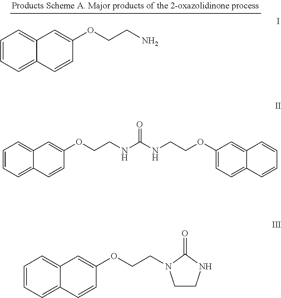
C1=CC=C2C(=C1)C=C(OCCN)C=C2.I.C1=CC=C2C(=C1)C=C(OCCNC(NCCOC1=CC=C3C(=C1)C=CC=C3)=O)C=C2.C1=CC=C2C(=C1)C=C(OCCN1CCNC1=O)C=C2
